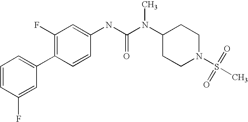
C1=CC(F)=CC(C2=C(F)C=C(NC(N(C3CCN(S(C)(=O)=O)CC3)C)=O)C=C2)=C1
